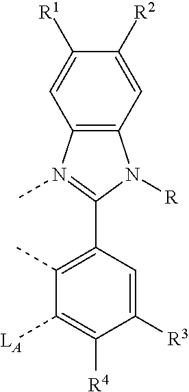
C12=C(N(C)=C(C3=C(C)C([LA])=C([R4])C([R3])=C3)N1[R])C=C([R1])C([R2])=C2
